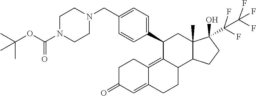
C1C(=O)C=C2C(=C3C(CC2)C2C(C)(CC3C3=CC=C(CN4CCN(C(OC(C)(C)C)=O)CC4)C=C3)C(C(F)(F)C(F)(F)F)(O)CC2)C1
